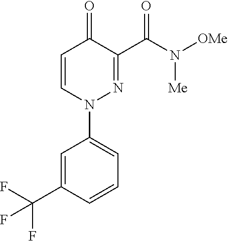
C1=CN(C2=CC=CC(C(F)(F)F)=C2)N=C(C(=O)N([OMe])[Me])C1=O
